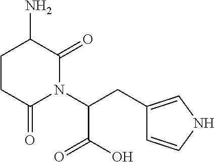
C1CC(=O)N(C(CC2=CNC=C2)C(O)=O)C(=O)C1N
